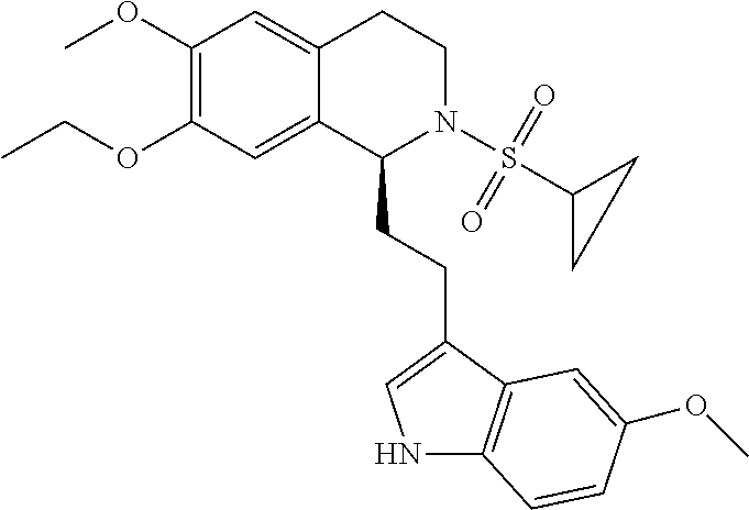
C(OC1=C(OC)C=C2C(=C1)C(CCC1=CNC3=C1C=C(OC)C=C3)N(S(C1CC1)(=O)=O)CC2)C
